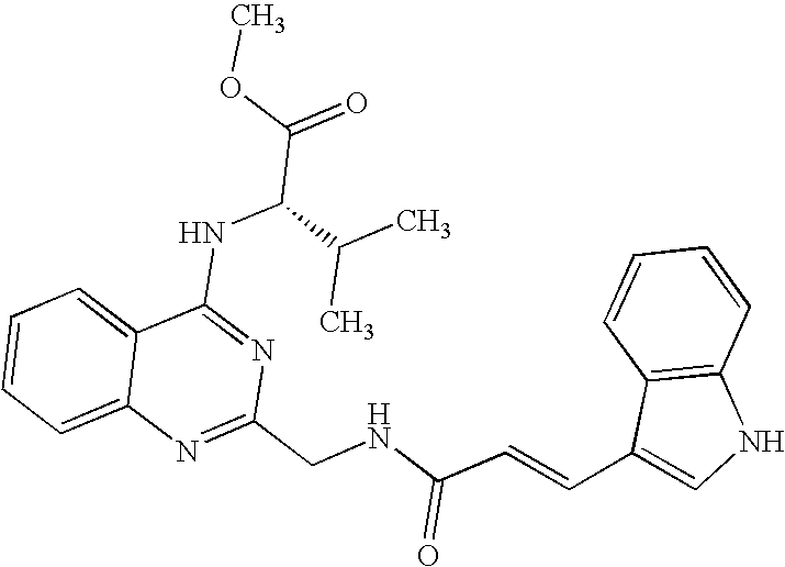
C12=CC=CC=C1N=C(CNC(C=CC1=CNC3=C1C=CC=C3)=O)N=C2NC(C(=O)OC)C(C)C
